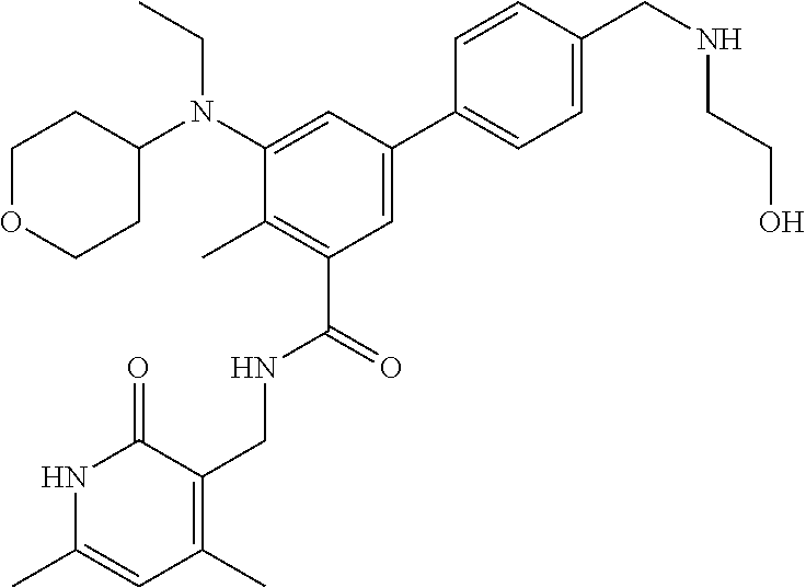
N1C(C)=CC(C)=C(CNC(C2=C(C)C(N(C3CCOCC3)CC)=CC(C3=CC=C(CNCCO)C=C3)=C2)=O)C1=O
